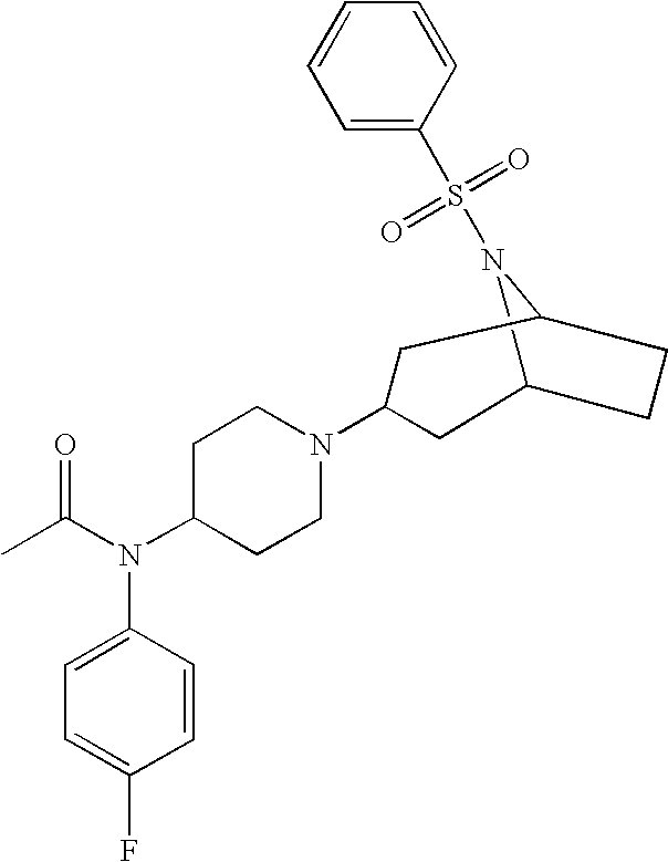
C12CCC(CC(N3CCC(N(C(C)=O)C4=CC=C(F)C=C4)CC3)C1)N2S(C1=CC=CC=C1)(=O)=O
